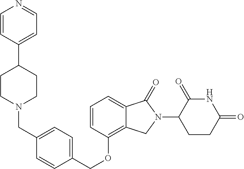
C(OC1=C2C(=CC=C1)C(=O)N(C1C(=O)NC(=O)CC1)C2)C1=CC=C(CN2CCC(C3=CC=NC=C3)CC2)C=C1
